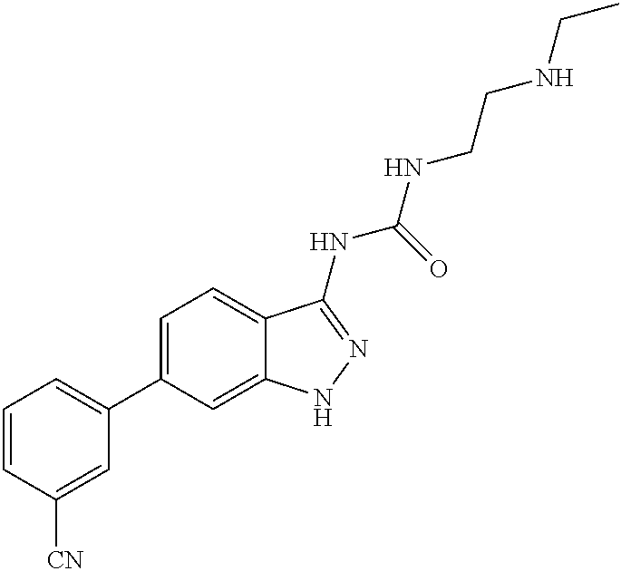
C1=CC([CN])=CC(C2=CC=C3C(=C2)NN=C3NC(NCCNCC)=O)=C1
